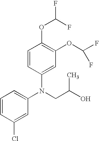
C1=CC(OC(F)F)=C(OC(F)F)C=C1N(CC(O)C)C1=CC=CC(Cl)=C1
